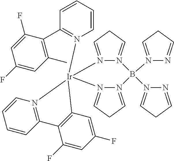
N12=CCC=N1B(N1=CCC=N1)(N1=CCC=N1)N1=CCC=N1[Ir]21(N2=C(C3=C(C)C=C(F)C=C3F)C=CC=C2)C2=C(C(F)=CC(F)=C2)C2=N1C=CC=C2
